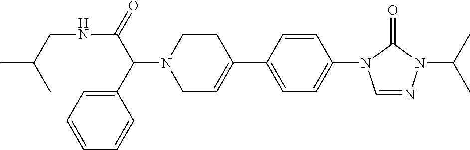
N(C(C(N1CC=C(C2=CC=C(N3C=NN(C(C)C)C3=O)C=C2)CC1)C1=CC=CC=C1)=O)CC(C)C
